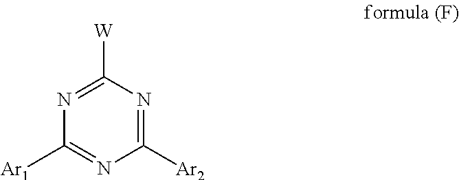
C1([Ar1])=NC([Ar2])=NC([W])=N1
